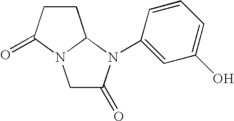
C1C(=O)N(C2=CC(O)=CC=C2)C2N1C(=O)CC2
